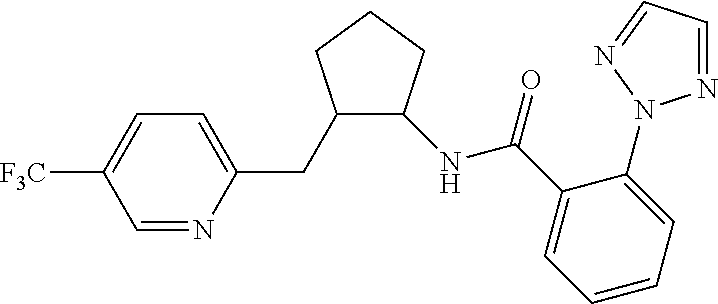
N1=CC=NN1C1=CC=CC=C1C(=O)NC1C(CC2=CC=C([F3C])C=N2)CCC1
